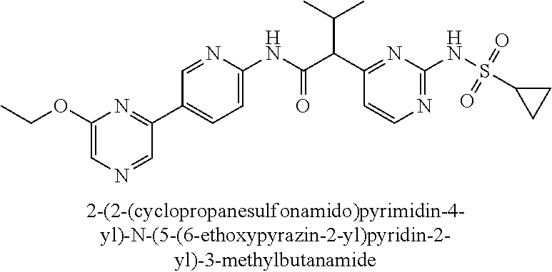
C1(NC(=O)C(C2=NC(NS(C3CC3)(=O)=O)=NC=C2)C(C)C)=CC=C(C2=NC(OCC)=CN=C2)C=N1
